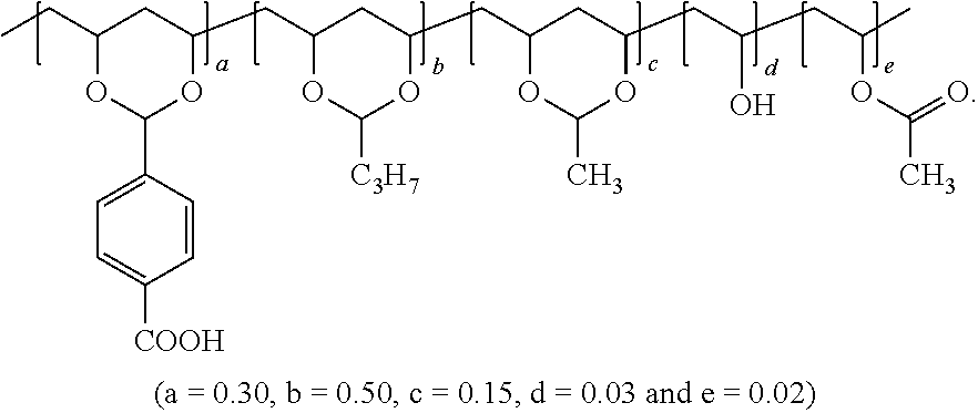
CCC1CC(CC2CC(CC3CC(CC(CC(C)OC(C)=O)O)OC(C)O3)OC([C3H7])O2)OC(C2=CC=C([COOH])C=C2)O1
